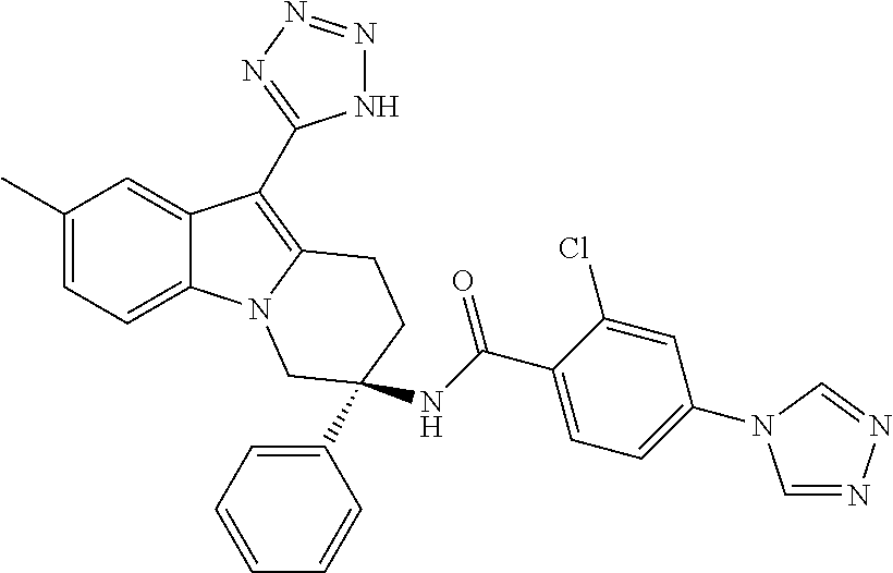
C1(C)=CC=C2C(=C1)C(C1=NN=NN1)=C1N2CC(C2=CC=CC=C2)(NC(C2=CC=C(N3C=NN=C3)C=C2Cl)=O)CC1
